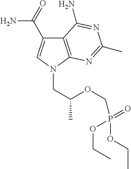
C12=C(N(CC(OCP(OCC)(OCC)=O)C)C=C1C(=O)N)N=C(C)N=C2N
